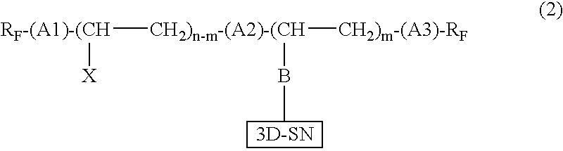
[RF-(A1)-(CH]([CH2)n-m-(A2)-(CH]([CH2)m-(A3)-RF])BC)[X]
